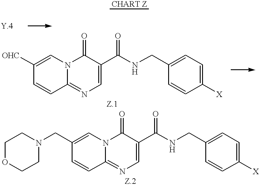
C1=CC2=NC=C(C(NCC3=CC=C([X])C=C3)=O)C(=O)N2C=C1[OHC].C1=CC2=NC=C(C(NCC3=CC=C([X])C=C3)=O)C(=O)N2C=C1CN1CCOCC1
